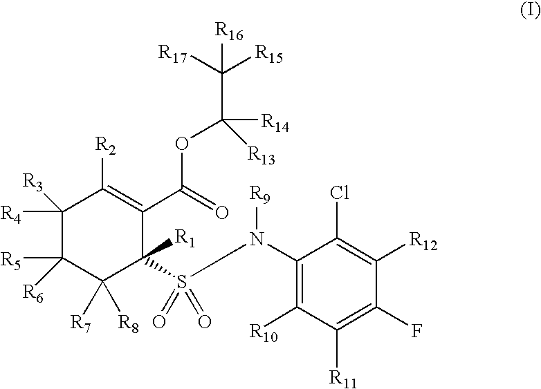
C1([R4])([R3])C([R5])([R6])C([R7])([R8])C(S(N(C2=C([R10])C([R11])=C(F)C([R12])=C2Cl)[R9])(=O)=O)([R1])C(C(=O)OC(C([R15])([R17])[R16])([R14])[R13])=C1[R2]
